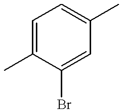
C1=C(C)C(Br)=CC(C)=C1
